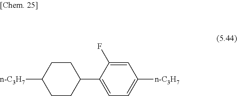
C1CC(C2=CC=C([n-C3H7])C=C2F)CCC1[n-C3H7]
